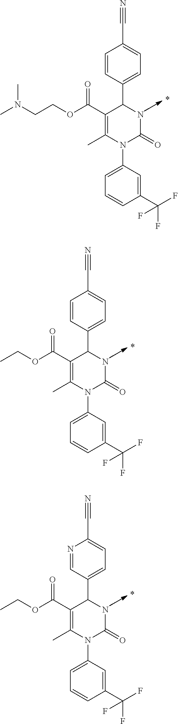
CN(CCOC(C1=C(C)N(C2=CC=CC(C(F)(F)F)=C2)C(=O)NC1C1=CC=C(C#N)C=C1)=O)C.CCOC(C1=C(C)N(C2=CC=CC(C(F)(F)F)=C2)C(=O)NC1C1=CC=C(C#N)C=C1)=O.CCOC(C1=C(C)N(C2=CC=CC(C(F)(F)F)=C2)C(=O)NC1C1=CC=C(C#N)N=C1)=O
